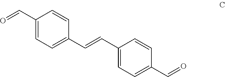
C1(C=O)=CC=C(C=CC2=CC=C(C=O)C=C2)C=C1
